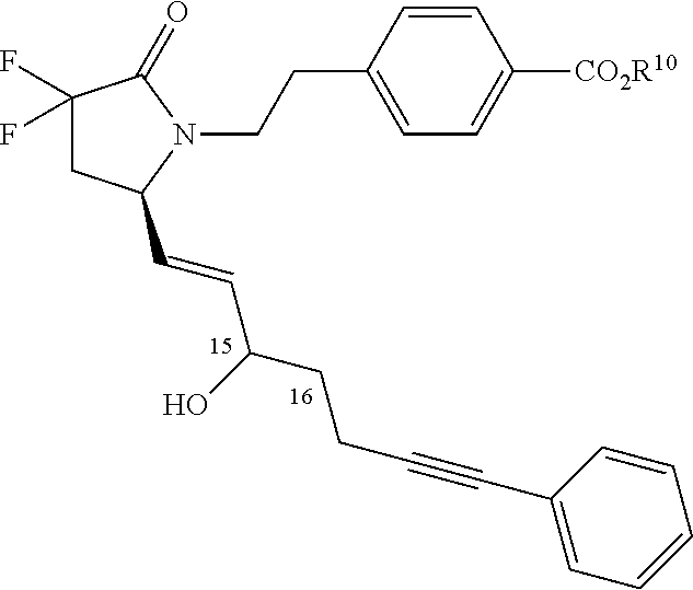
C1(F)(F)CC(C=CC(CCC#CC2=CC=CC=C2)O)N(CCC2=CC=C([CO2R10])C=C2)C1=O
